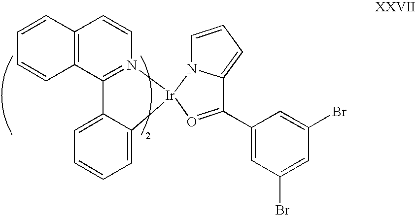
C12=C(C3=N(C=C1)[Ir]1(C4=CC=CC=C34)N3C(=CC=C3)C(C3=CC(Br)=CC(Br)=C3)=O1)C=CC=C2
